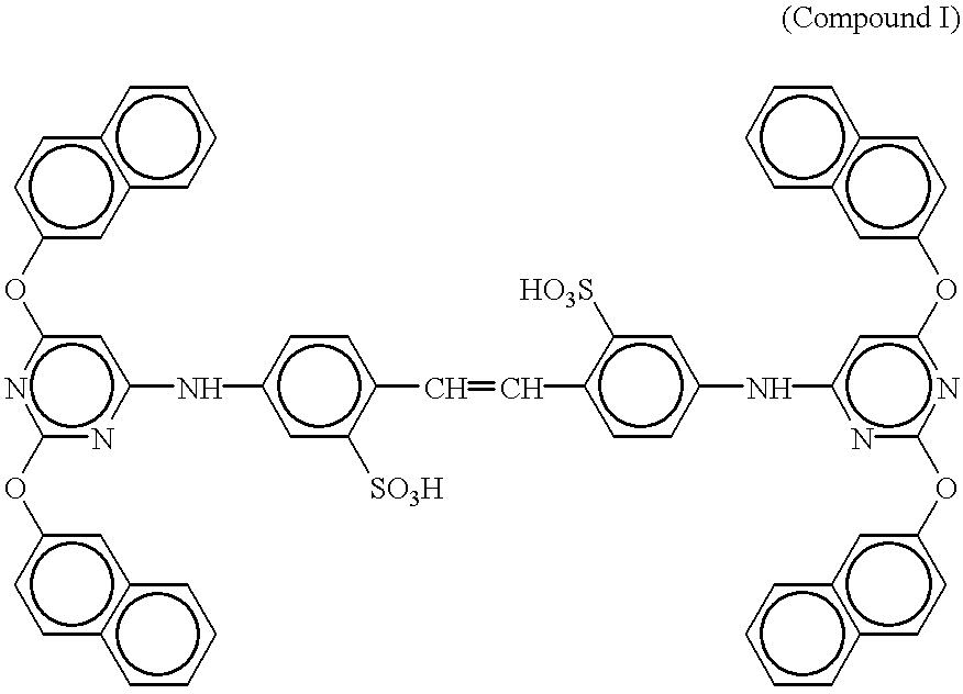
c1cc2c(cc1)cc(Oc1nc(Oc3ccc4c(c3)cccc4)nc(Nc3cc([SO3H])c(C=Cc4ccc(Nc5nc(Oc6ccc7c(c6)cccc7)nc(Oc6ccc7ccccc7c6)c5)cc4[HO3S])cc3)c1)cc2
